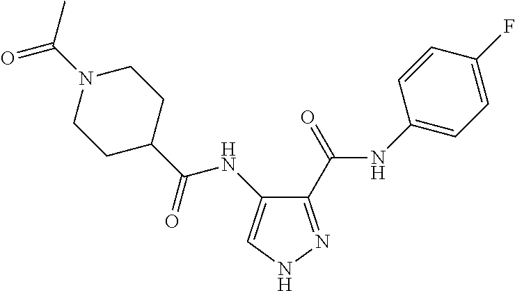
C1(C(NC2=CC=C(F)C=C2)=O)=NNC=C1NC(C1CCN(C(C)=O)CC1)=O
